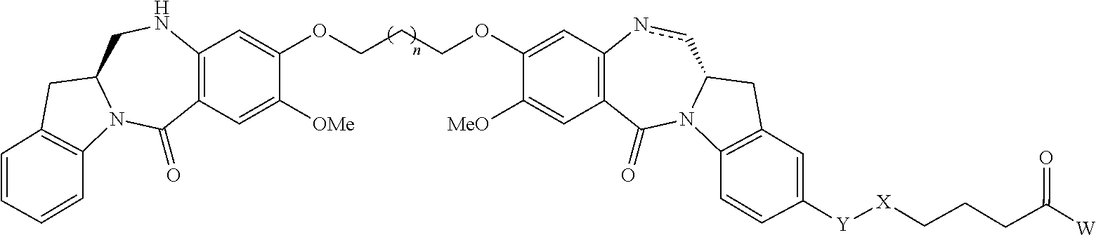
C12=C(C=C([OMe])C(OCCCOC3=CC4=C(C=C3[MeO])C(=O)N3C(cn4)CC4=C3C=CC([Y][X]CCCC([W])=O)=C4)=C1)C(=O)N1C(CN2)CC2=C1C=CC=C2
